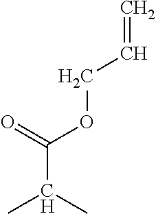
CC(C)C(=O)OCC=C
